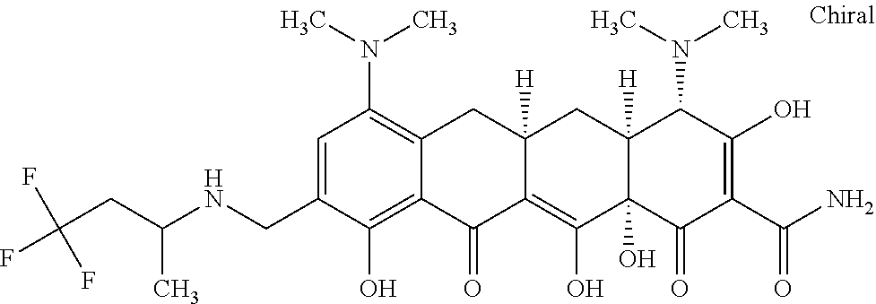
C12([H])C(O)(C(=O)C(C(N)=O)=C(O)C1N(C)C)C(O)=C1C([H])(C2)CC2=C(N(C)C)C=C(CNC(CC(F)(F)F)C)C(O)=C2C1=O
